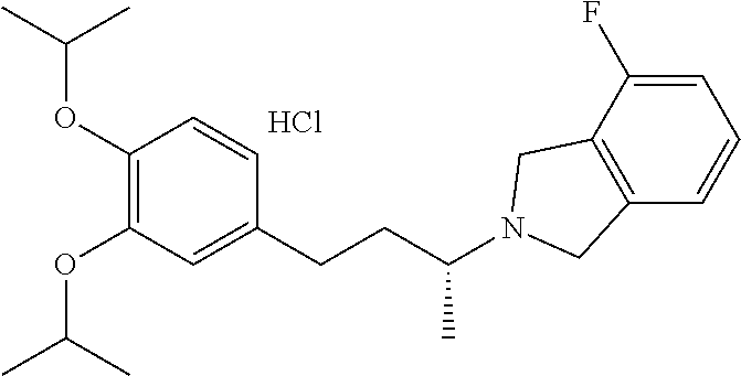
C1(OC(C)C)=C(OC(C)C)C=C(CCC(N2CC3=C(C=CC=C3F)C2)C)C=C1.Cl
